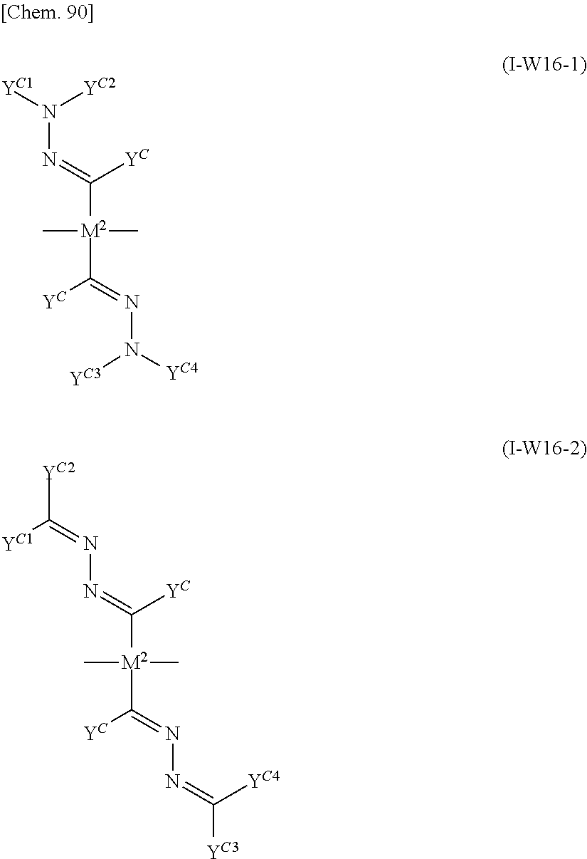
N([YC2])([YC1])N=C([M2](C(=NN([YC4])[YC3])[YC])(C)C)[YC].N(=C([YC1])[YC2])N=C([M2](C(=NN=C([YC3])[YC4])[YC])(C)C)[YC]
